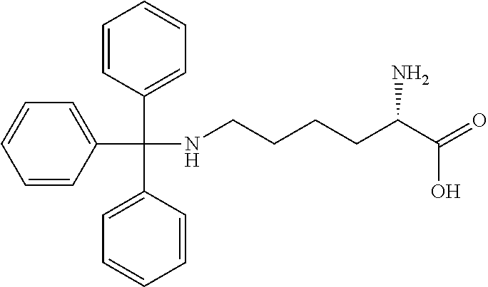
C1=CC=CC=C1C(C1=CC=CC=C1)(C1=CC=CC=C1)NCCCCC(C(=O)O)N
